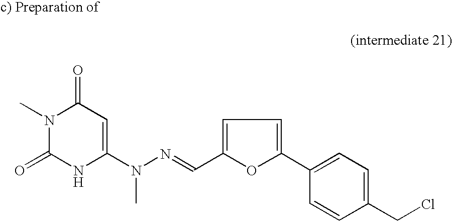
C1(=O)N(C)C(=O)NC(N(N=CC2=CC=C(C3=CC=C(CCl)C=C3)O2)C)=C1
